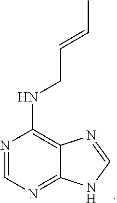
N1=CN=C2C(=C1NCC=CC)N=CN2
